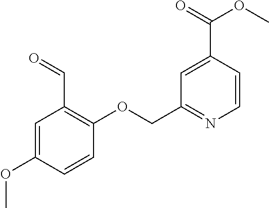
C1(COC2=C(C=O)C=C(OC)C=C2)=NC=CC(C(OC)=O)=C1
